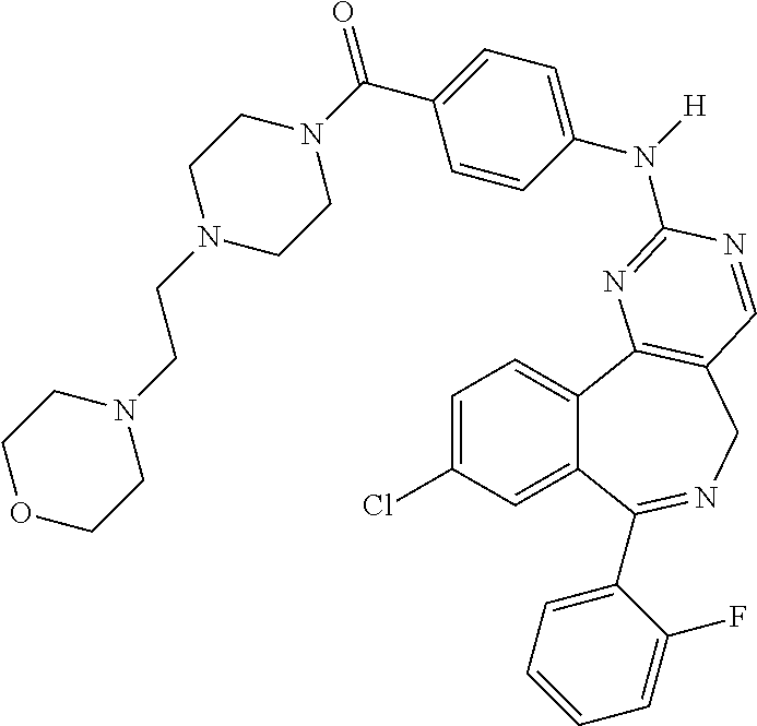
C1=C(Cl)C=C2C(=C1)C1=C(CN=C2C2=CC=CC=C2F)C=NC(N(C2=CC=C(C(=O)N3CCN(CCN4CCOCC4)CC3)C=C2)[H])=N1
